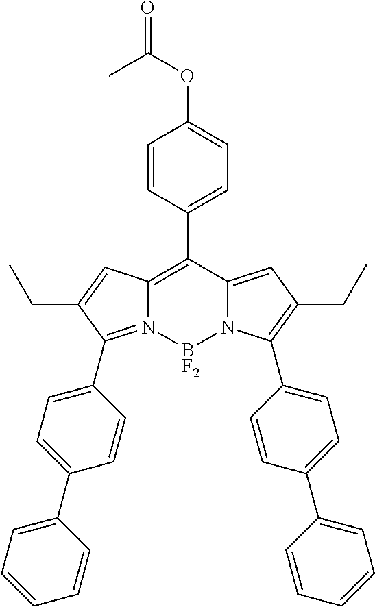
C12=C(C3=CC=C(OC(=O)C)C=C3)C3=CC(CC)=C(C4=CC=C(C5=CC=CC=C5)C=C4)N3[BF2]N1=C(C1=CC=C(C3=CC=CC=C3)C=C1)C(CC)=C2
